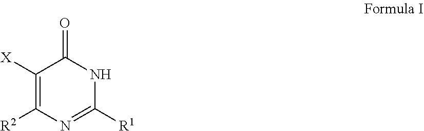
C1([X])=C([R2])N=C([R1])NC1=O
